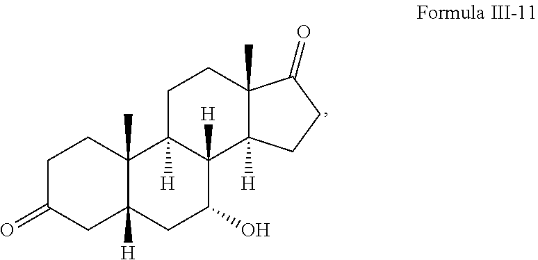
C1C(=O)CC2([H])C(C)(C1)C1([H])C([H])(C(O)C2)C2([H])C(C)(CC1)C(=O)CC2
